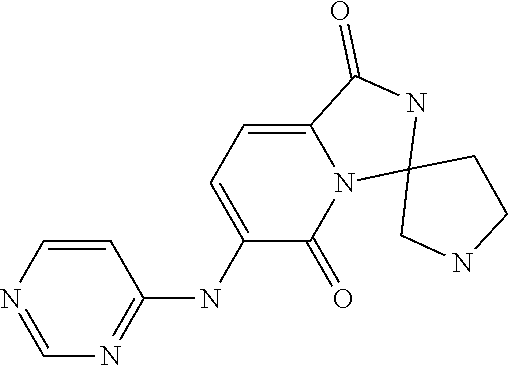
C1=CN=CN=C1NC1=CC=C2N(C1=O)C1(NC2=O)CNCC1
